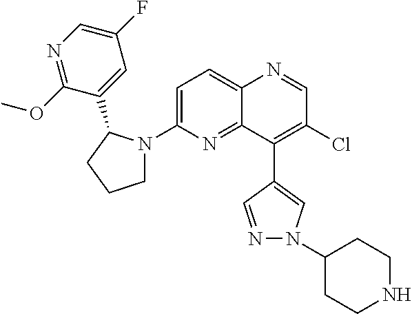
C12=CC=C(N3CCCC3C3=CC(F)=CN=C3OC)N=C1C(C1=CN(C3CCNCC3)N=C1)=C(Cl)C=N2
